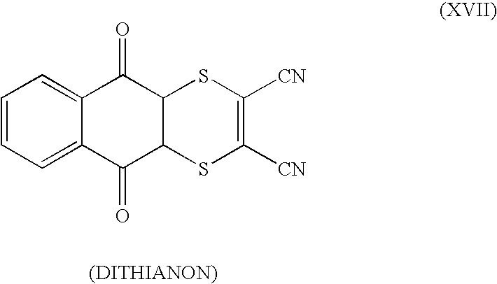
C1=CC=C2C(=C1)C(=O)C1C(C2=O)SC([CN])=C([CN])S1
